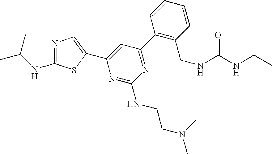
C1(C2=NC(NCCN(C)C)=NC(C3=CN=C(NC(C)C)S3)=C2)=C(CNC(NCC)=O)C=CC=C1
